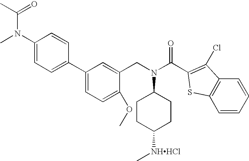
C1(N(C)C(C)=O)=CC=C(C2=CC=C(OC)C(CN(C3CCC([NHHCl]C)CC3)C(C3=C(Cl)C4=C(S3)C=CC=C4)=O)=C2)C=C1
